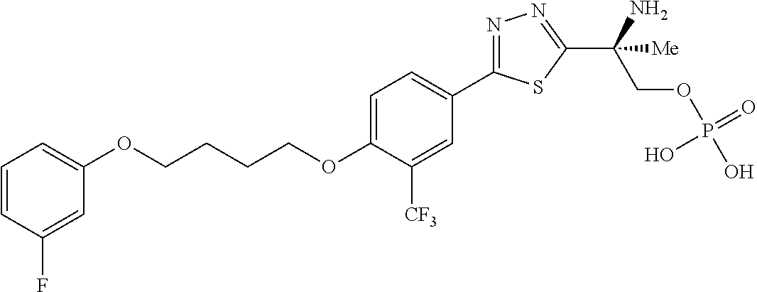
C(OC1=CC=C(C2=NN=C(C(COP(O)(=O)O)(N)[Me])S2)C=C1[CF3])CCCOC1=CC=CC(F)=C1
